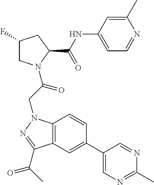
C1(NC(C2CC(F)CN2C(CN2C3=C(C(C(C)=O)=N2)C=C(C2=CN=C(C)N=C2)C=C3)=O)=O)=CC=NC(C)=C1
